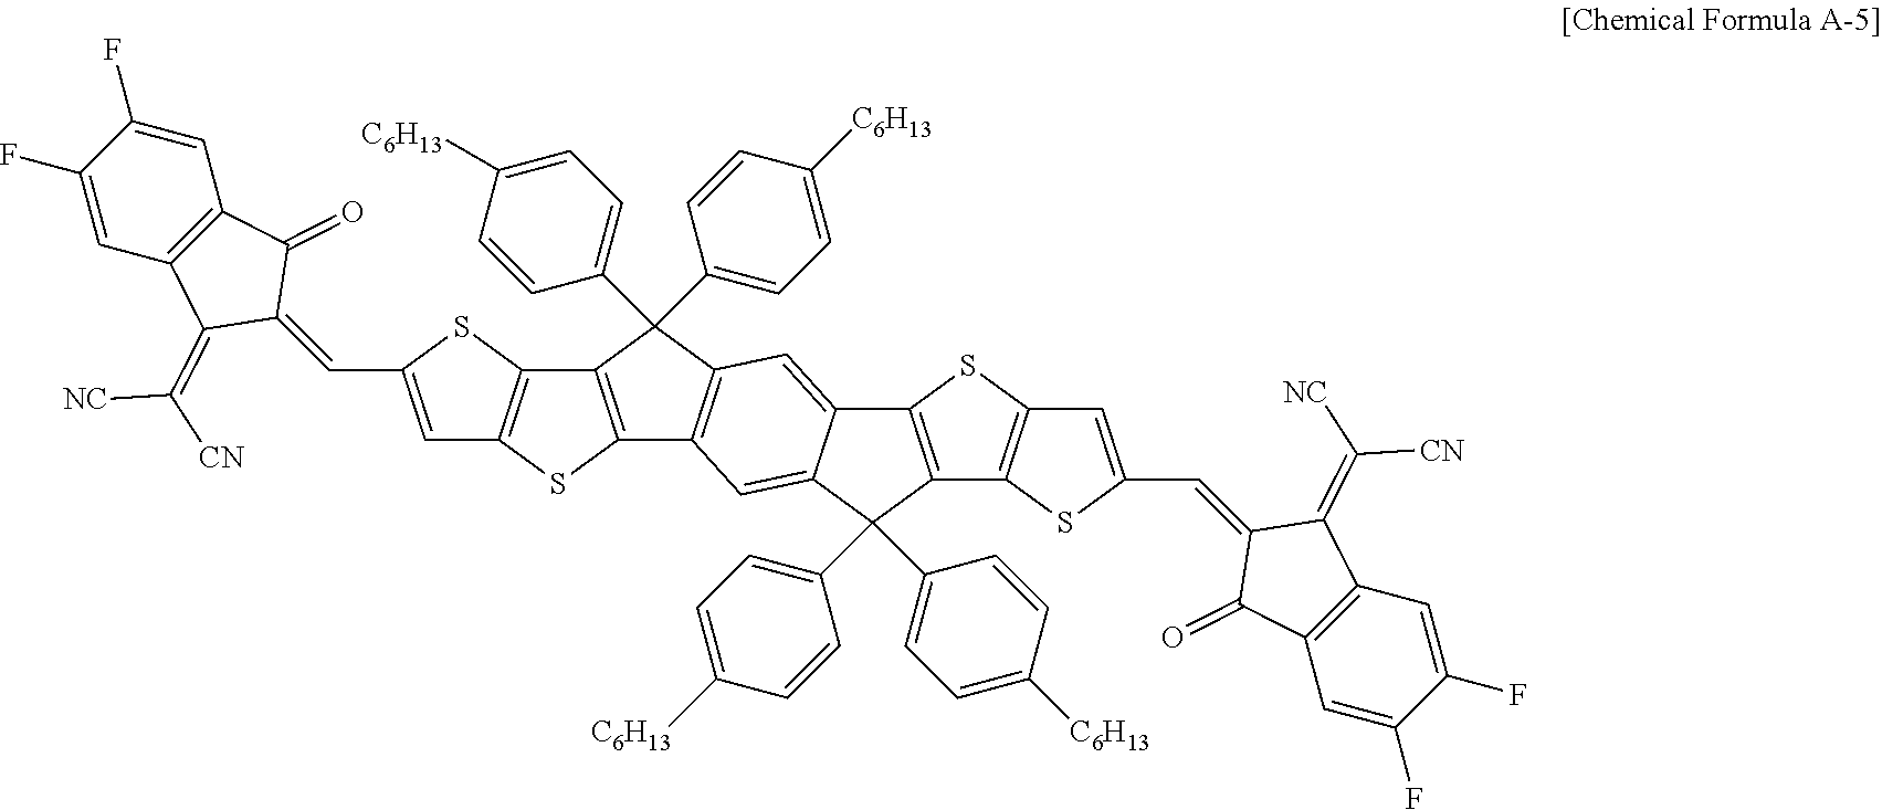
C1=C(C=C2C(=O)C3=C(C2=C([NC])[CN])C=C(F)C(F)=C3)SC2=C1SC1=C2C(C2=CC=C([C6H13])C=C2)(C2=CC=C([C6H13])C=C2)C2=C1C=C1C(=C2)C2=C(C1(C1=CC=C([C6H13])C=C1)C1=CC=C([C6H13])C=C1)C1=C(S2)C=C(C=C2C(=O)C3=C(C2=C([CN])[NC])C=C(F)C(F)=C3)S1
